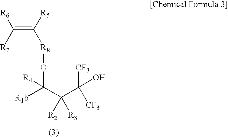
C(=C([R5])[R8]OC(C(C([CF3])(O)[CF3])([R2])[R3])([R1b])[R4])([R7])[R6]
